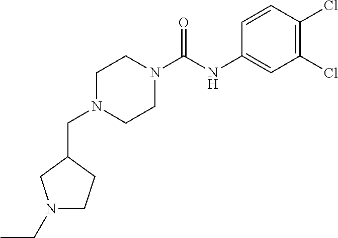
C(N1CCN(C(NC2=CC(Cl)=C(Cl)C=C2)=O)CC1)C1CN(CC)CC1
